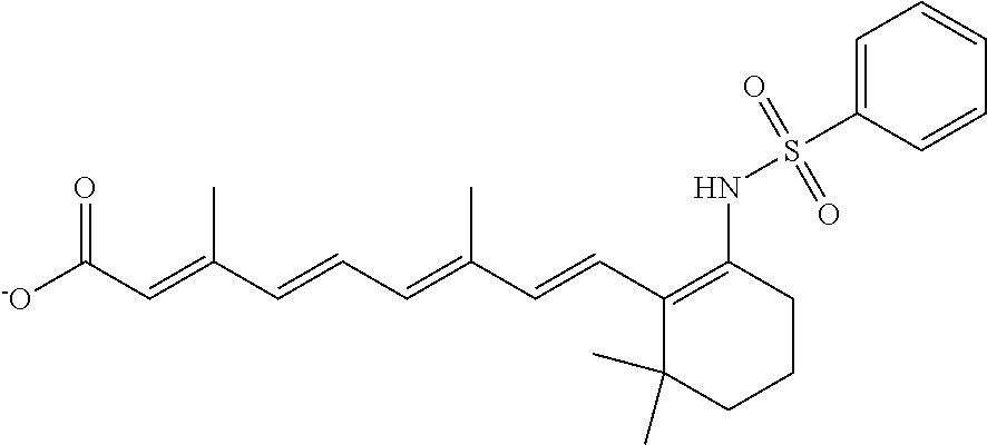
[-O]C(C=C(C=CC=C(C=CC1=C(NS(C2=CC=CC=C2)(=O)=O)CCCC1(C)C)C)C)=O
